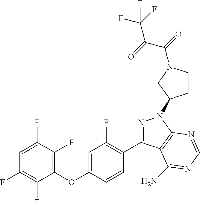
C1=C(F)C(F)=C(OC2=CC(F)=C(C3=NN(C4CCN(C(=O)C(=O)C(F)(F)F)C4)C4=C3C(N)=NC=N4)C=C2)C(F)=C1F
